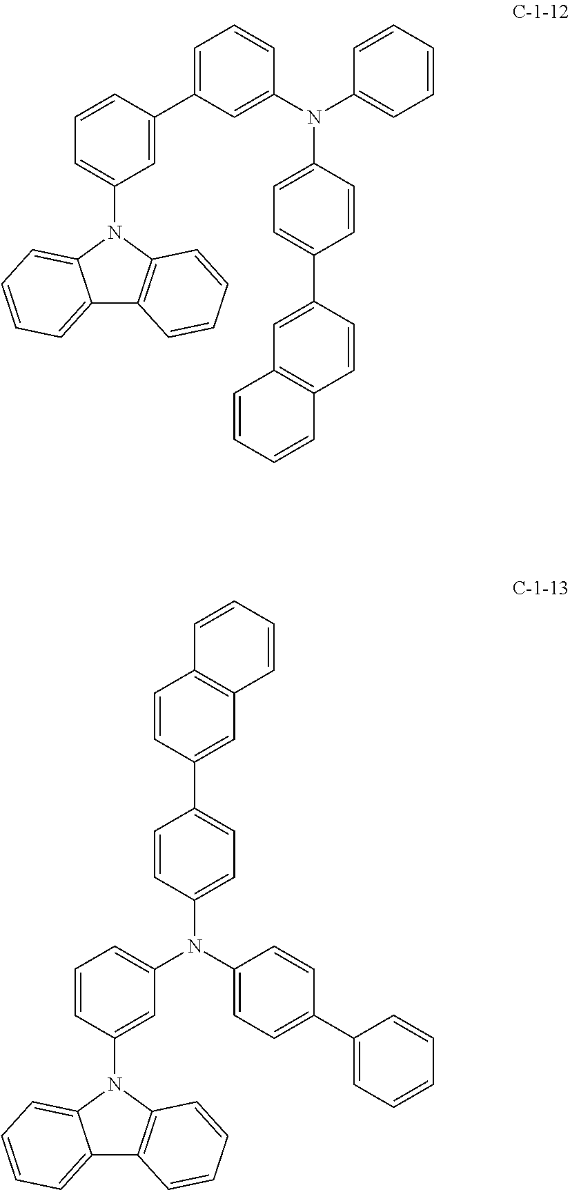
C12=CC=CC=C1N(C1=CC=CC(C3=CC=CC(N(C4=CC=CC=C4)C4=CC=C(C5=CC6=C(C=C5)C=CC=C6)C=C4)=C3)=C1)C1=C2C=CC=C1.C12=CC=CC=C1N(C1=CC(N(C3=CC=C(C4=CC=CC=C4)C=C3)C3=CC=C(C4=CC5=C(C=C4)C=CC=C5)C=C3)=CC=C1)C1=C2C=CC=C1
